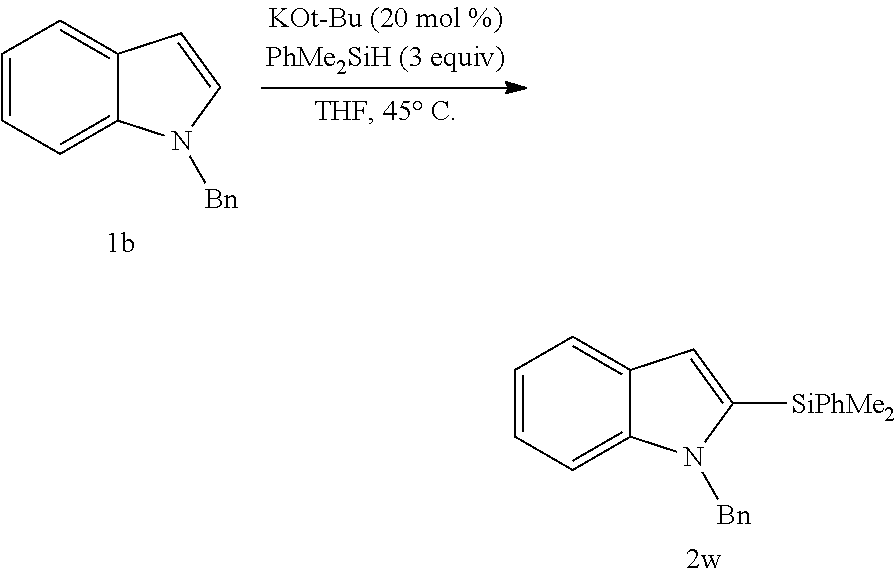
C1=CC=C2C(=C1)C=CN2[Bn].C1=CC=C2C(=C1)C=C([SiPhMe2])N2[Bn]
